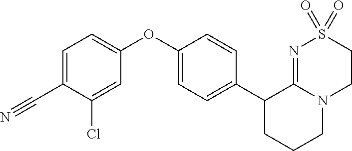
C1(C2CCCN3C2=NS(=O)(=O)CC3)=CC=C(OC2=CC=C(C#N)C(Cl)=C2)C=C1
